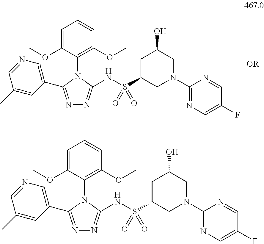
C1=C(OC)C(N2C(C3=CN=CC(C)=C3)=NN=C2NS(C2CN(C3=NC=C(F)C=N3)CC(O)C2)(=O)=O)=C(OC)C=C1.C1=C(OC)C(N2C(C3=CN=CC(C)=C3)=NN=C2NS(C2CN(C3=NC=C(F)C=N3)CC(O)C2)(=O)=O)=C(OC)C=C1
